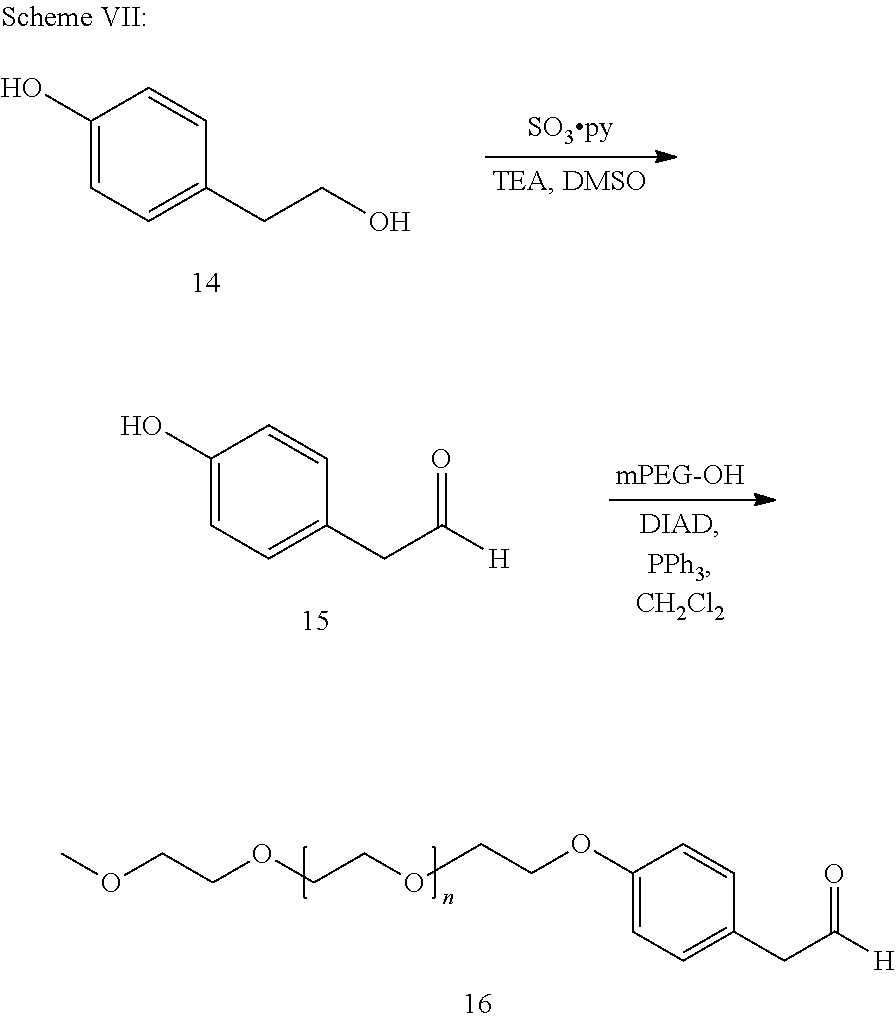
C1(O)=CC=C(CCO)C=C1.C1(O)=CC=C(CC([H])=O)C=C1.C1(OCCOCCOCCOC)=CC=C(CC([H])=O)C=C1
